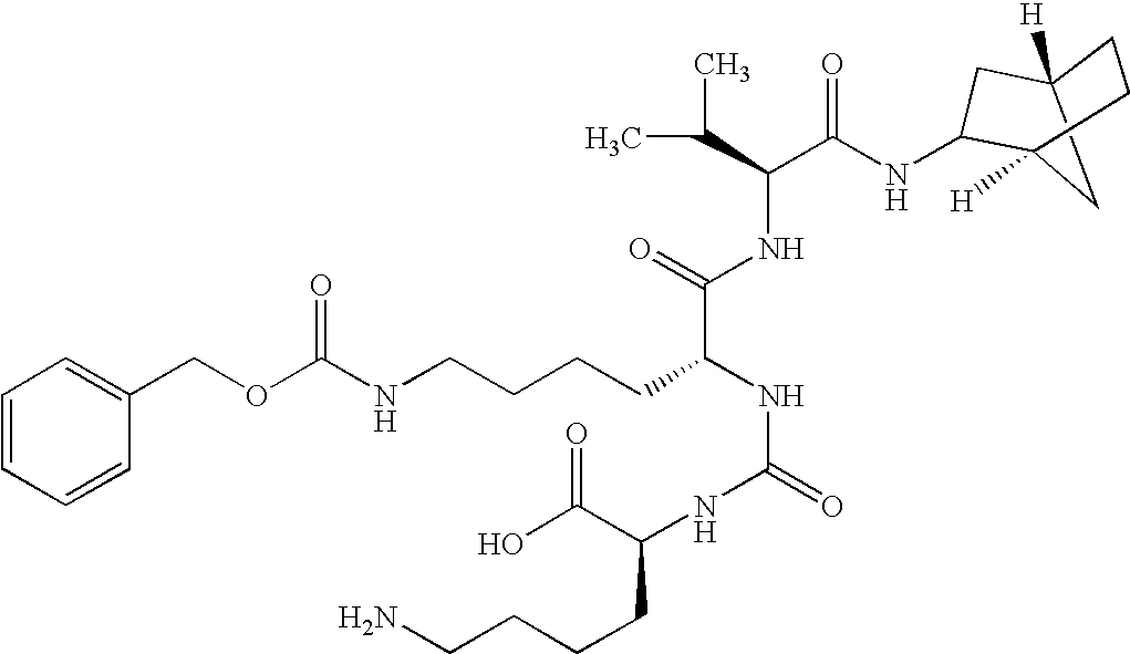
C12([H])CC([H])(CC1)C(NC(C(NC(C(CCCCNC(OCC1=CC=CC=C1)=O)NC(=O)NC(C(O)=O)CCCCN)=O)C(C)C)=O)C2
